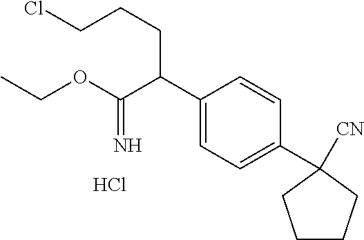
Cl.C1(C(C(OCC)=N)CCCCl)=CC=C(C2([CN])CCCC2)C=C1
